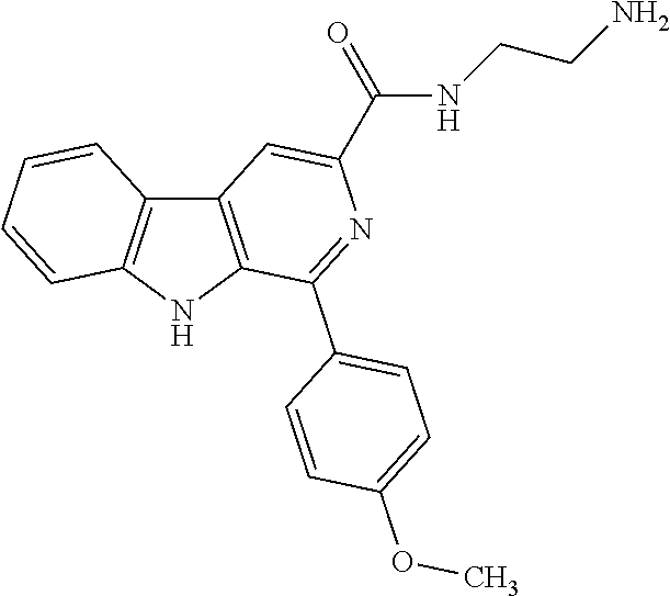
C12=C(NC3=C1C=CC=C3)C(C1=CC=C(OC)C=C1)=NC(C(NCCN)=O)=C2
